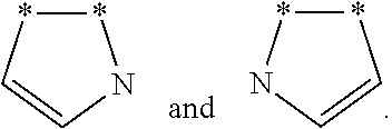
*1*C=CN1.*1*NC=C1
